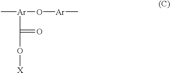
C[Ar](C(=O)O[X])O[Ar]C
